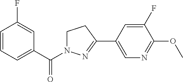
C1=CC=C(C(=O)N2CCC(C3=CN=C(OC)C(F)=C3)=N2)C=C1F
